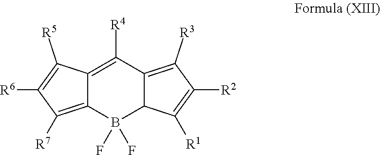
C12=C([R7])C([R6])=C([R5])C1=C([R4])C1=C([R3])C([R2])=C([R1])C1B2(F)F
